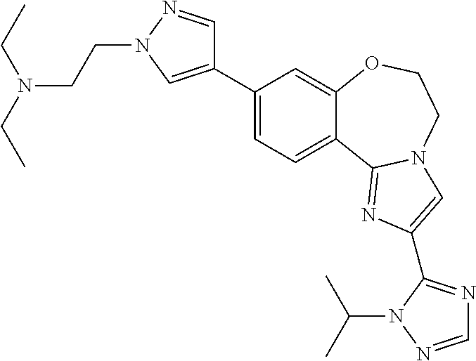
C1(C2=CN(CCN(CC)CC)N=C2)=CC=C2C(=C1)OCCN1C2=NC(C2=NC=NN2C(C)C)=C1
